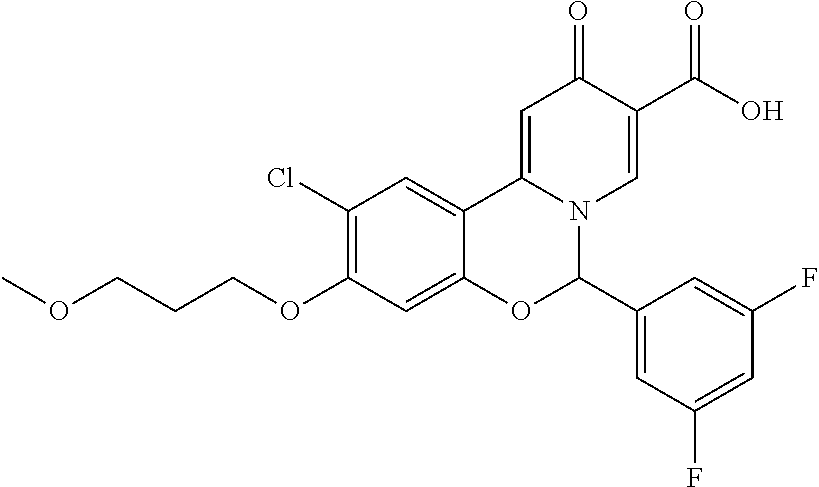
C1(Cl)=C(OCCCOC)C=C2C(=C1)C1=CC(=O)C(C(O)=O)=CN1C(C1=CC(F)=CC(F)=C1)O2
